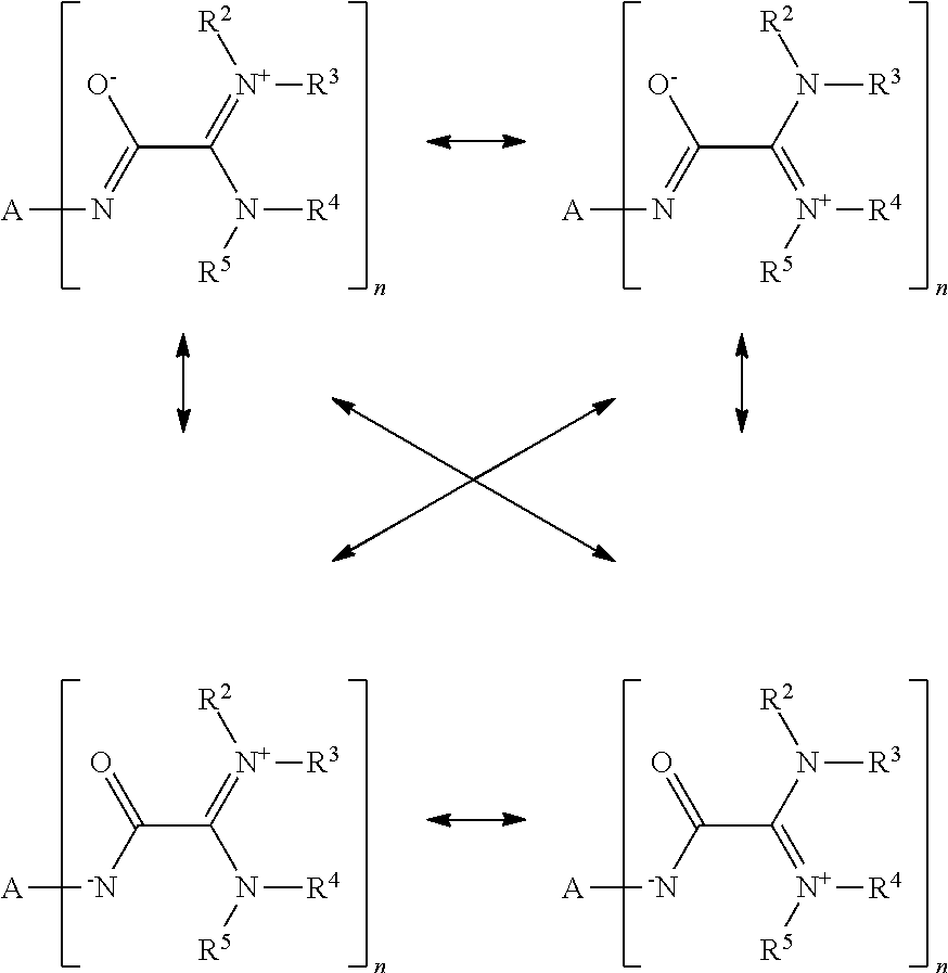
O=C(C(=[N+]([R2])[R3])N([R5])[R4])[-N][A].O=C(C(N([R2])[R3])=[N+]([R5])[R4])[-N][A].[O-]C(C(=[N+]([R2])[R3])N([R5])[R4])=N[A].[O-]C(C(N([R2])[R3])=[N+]([R5])[R4])=N[A]
